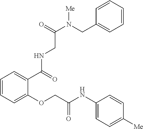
C1=CC=C(OCC(NC2=CC=C([Me])C=C2)=O)C(C(NCC(N(CC2=CC=CC=C2)[Me])=O)=O)=C1
